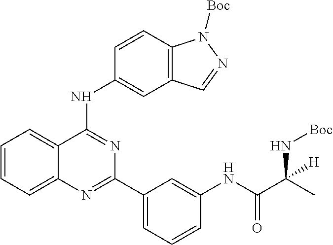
C1=CC=C2C(=C1)C(NC1=CC3=C(C=C1)N([Boc])N=C3)=NC(C1=CC=CC(NC(C(C)(N[Boc])[H])=O)=C1)=N2
